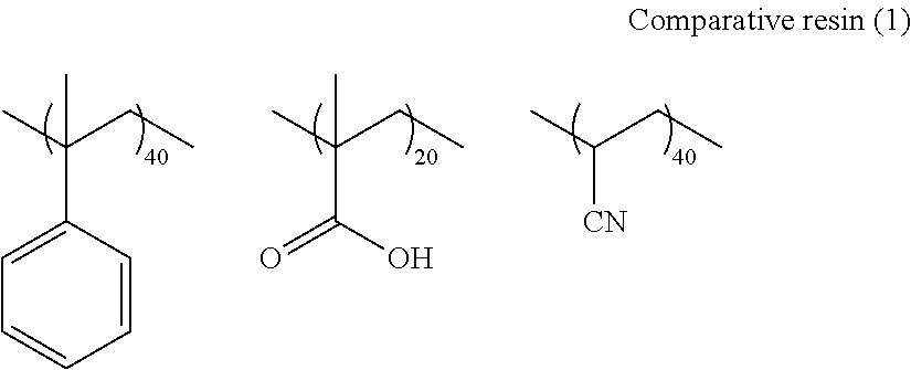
C1=CC(C(C)(CC)C)=CC=C1.OC(=O)C(C)(CC)C.[CN]C(C)CC
